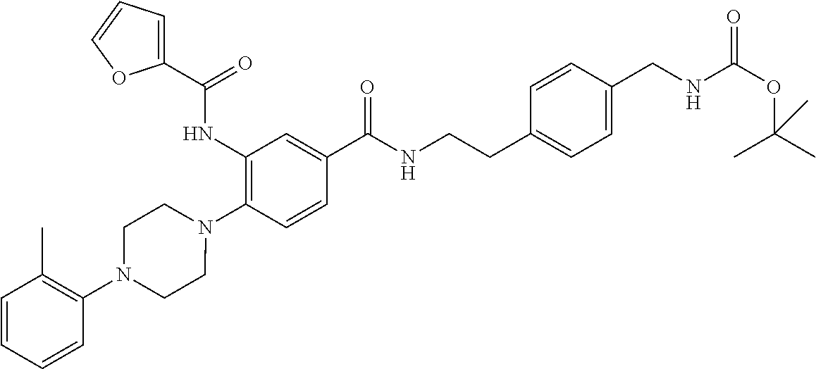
C1(NC(=O)C2=CC=CO2)=C(N2CCN(C3=C(C)C=CC=C3)CC2)C=CC(C(NCCC2=CC=C(CNC(OC(C)(C)C)=O)C=C2)=O)=C1
